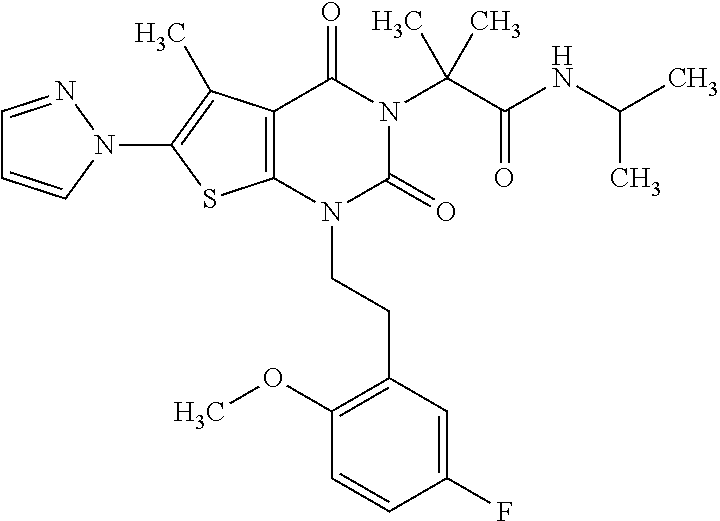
C12=C(C(C)=C(N3C=CC=N3)S1)C(=O)N(C(C(=O)NC(C)C)(C)C)C(=O)N2CCC1=C(OC)C=CC(F)=C1
